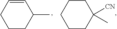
C1CCCCC1([CN])C.C1=CCCCC1C
